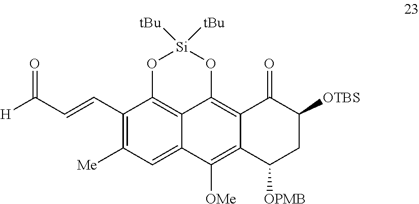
C1(C=CC([H])=O)=C([Me])C=C2C3=C1O[Si]([tBu])([tBu])OC3=C1C(=C2[OMe])C([OPMB])CC([OTBS])C1=O
